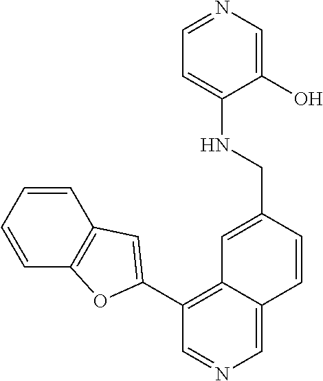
C1=CC=CC2=C1OC(C1=C3C(=CN=C1)C=CC(CNC1=CC=NC=C1O)=C3)=C2
